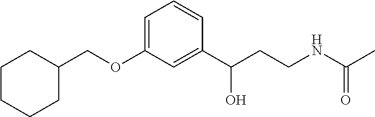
C1CCCC(COC2=CC=CC(C(CCNC(C)=O)O)=C2)C1
